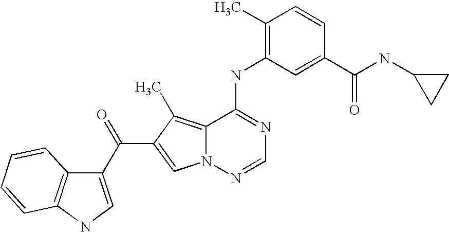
C1(C)=C(NC2=NC=NN3C2=C(C)C(C(C2=CNC4=C2C=CC=C4)=O)=C3)C=C(C(NC2CC2)=O)C=C1
